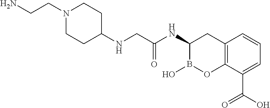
N(CC(NC1B(O)OC2=C(C1)C=CC=C2C(O)=O)=O)C1CCN(CCN)CC1
